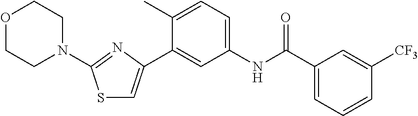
O1CCN(C2=NC(C3=CC(NC(C4=CC=CC([CF3])=C4)=O)=CC=C3C)=CS2)CC1
